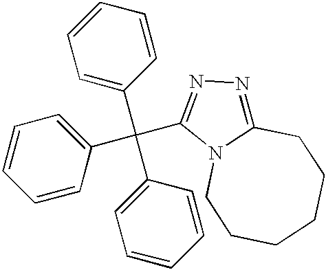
C1=CC(C(C2=NN=C3N2CCCCCC3)(C2=CC=CC=C2)C2=CC=CC=C2)=CC=C1
